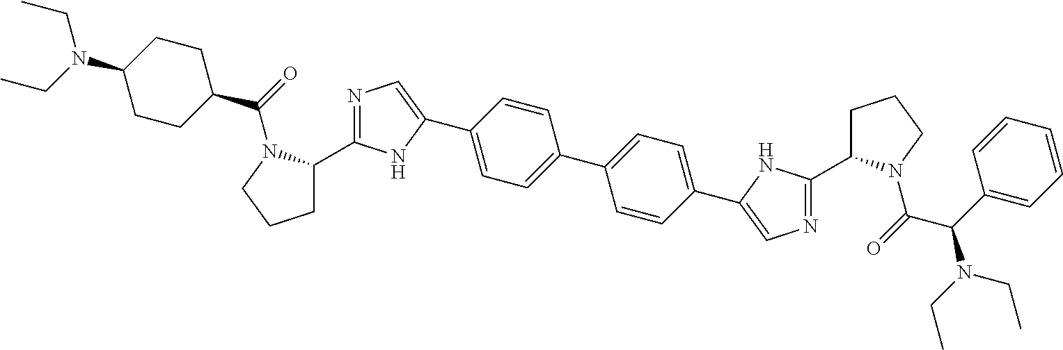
C1C(C2=NC=C(C3=CC=C(C4=CC=C(C5=CN=C(C6CCCN6C(=O)C(C6=CC=CC=C6)N(CC)CC)N5)C=C4)C=C3)N2)N(C(=O)C2CCC(N(CC)CC)CC2)CC1
